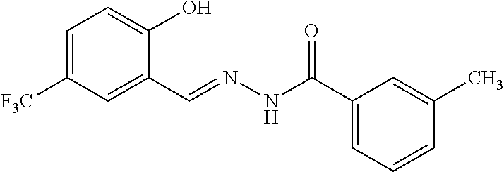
C1=C([F3C])C=C(C=NNC(C2=CC=CC(C)=C2)=O)C(O)=C1
